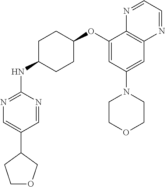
C1(OC2CCC(NC3=NC=C(C4CCOC4)C=N3)CC2)=CC(N2CCOCC2)=CC2=C1N=CC=N2
